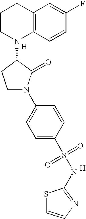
C1CN(C2CCN(C3=CC=C(S(=O)(=O)NC4=NC=CS4)C=C3)C2=O)C2=C(C1)C=C(F)C=C2.[H].[H]
